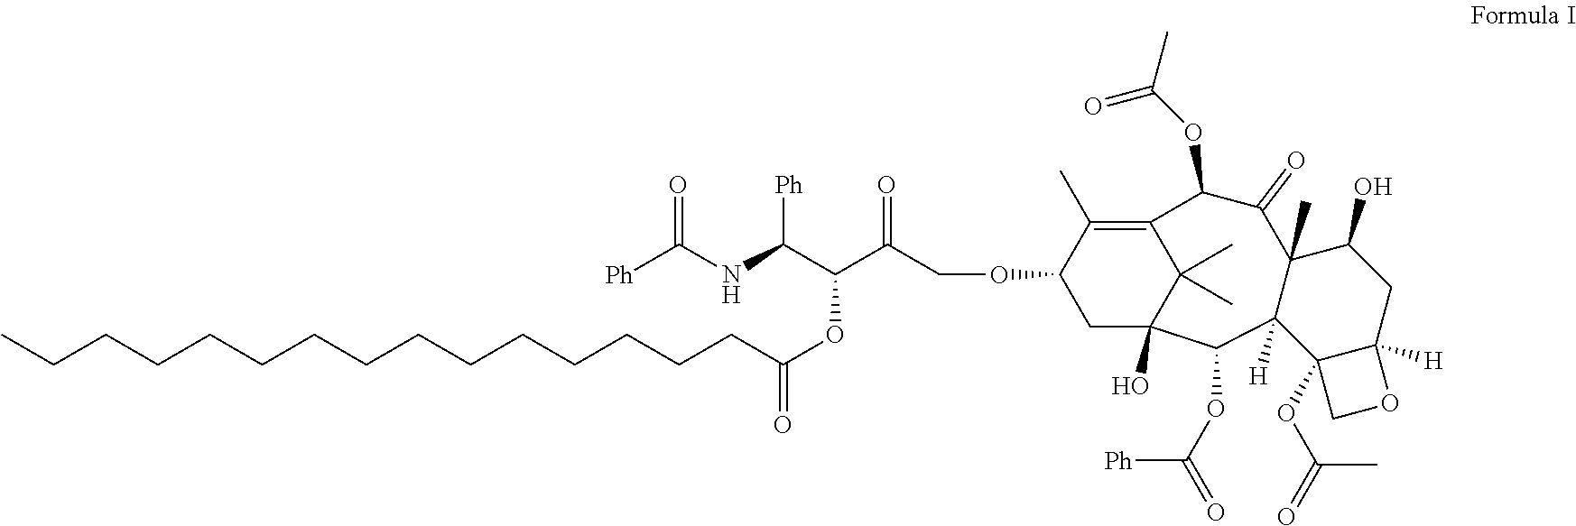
[Ph]C(NC(C(C(COC1C(C)=C2C(C)(C)C(O)(C1)C(OC([Ph])=O)C1([H])C(C)(C(=O)C2OC(C)=O)C(O)CC2([H])C1(OC(=O)C)CO2)=O)OC(CCCCCCCCCCCCCCC)=O)[Ph])=O
